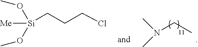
[Si](OC)(OC)([Me])CCCCl.CN(CC)C
